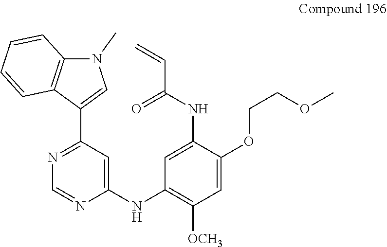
N1=C(C2=CN(C)C3=C2C=CC=C3)C=C(NC2=C([OCH3])C=C(OCCOC)C(NC(=O)C=C)=C2)N=C1
